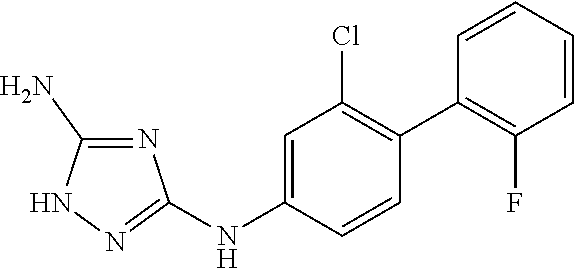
C1=C(NC2=NNC(N)=N2)C=CC(C2=C(F)C=CC=C2)=C1Cl
